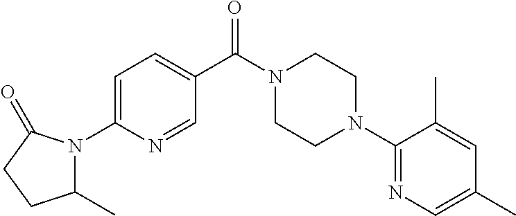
C1(C)N(C2=CC=C(C(N3CCN(C4=NC=C(C)C=C4C)CC3)=O)C=N2)C(=O)CC1
